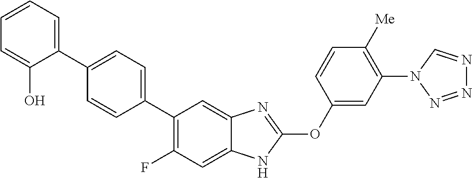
C1(C2=C(F)C=C3C(=C2)N=C(OC2=CC(N4N=NN=C4)=C([Me])C=C2)N3)=CC=C(C2=CC=CC=C2O)C=C1
